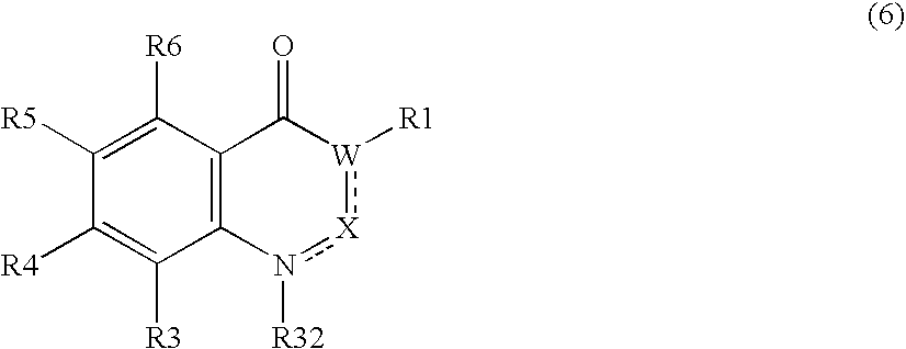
C12=C(C([R6])=C([R5])C([R4])=C1[R3])C(=O)[W]([R1]):[X]n2[R32]
